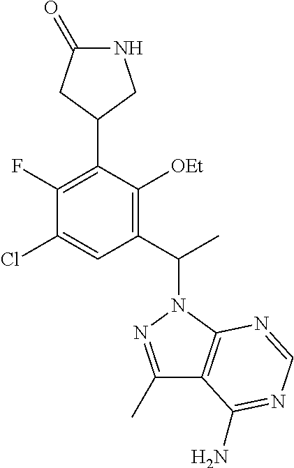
C1(C)=NN(C(C2=C([OEt])C(C3CNC(=O)C3)=C(F)C(Cl)=C2)C)C2=C1C(N)=NC=N2
